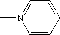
C1=CC=CC=N1C
